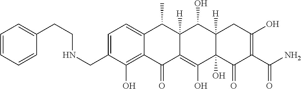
C1=C(CNCCC2=CC=CC=C2)C(O)=C2C(=C1)C(C)C1([H])C(=C(O)C3(O)C([H])(C1O)CC(O)=C(C(N)=O)C3=O)C2=O
